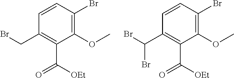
C1=CC(Br)=C(OC)C(C([OEt])=O)=C1CBr.C1=CC(Br)=C(OC)C(C([OEt])=O)=C1C(Br)Br
